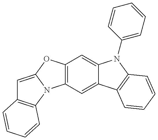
C12=C(C=C3C(=C1)N(C1=CC=CC=C1)C1=C3C=CC=C1)N1C(=CC3=C1C=CC=C3)O2
